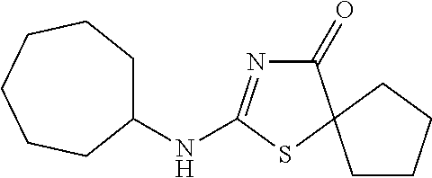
C1(=O)N=C(NC2CCCCCC2)SC12CCCC2
